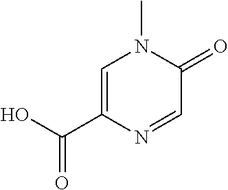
C1=C(C(O)=O)N=CC(=O)N1C
